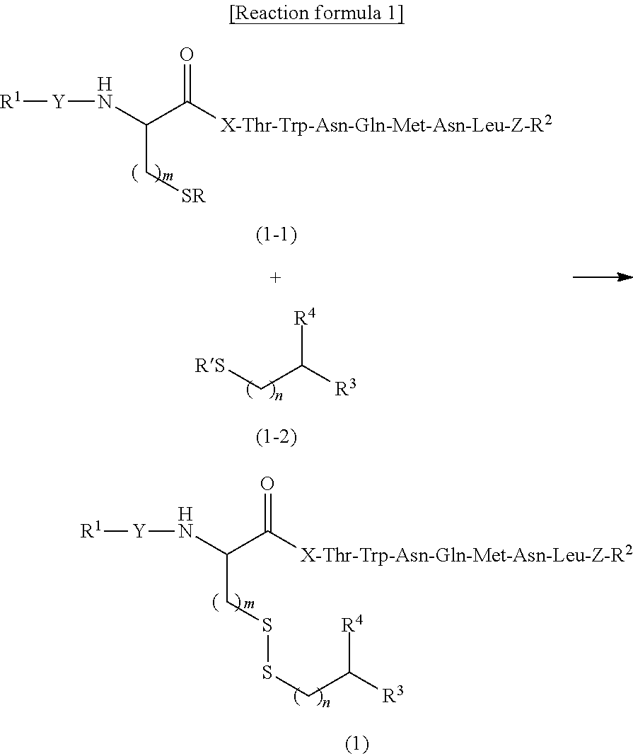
[R1][Y]NC(C(=O)[X-Thr-Trp-Asn-Gln-Met-Asn-Leu-Z-R2])C[SR].[RS]CC([R4])[R3].[R1][Y]NC(C(=O)[X-Thr-Trp-Asn-Gln-Met-Asn-Leu-Z-R2])CSSCC([R4])[R3]
